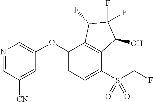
N1=CC([CN])=CC(OC2=CC=C(S(CF)(=O)=O)C3=C2C(F)C(F)(F)C3O)=C1
